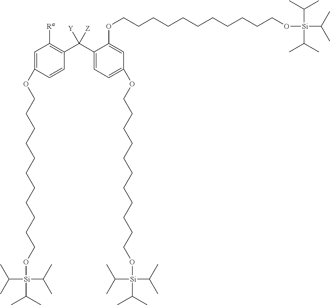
C1=C(OCCCCCCCCCCCO[Si](C(C)C)(C(C)C)C(C)C)C=CC(C(C2=CC=C(OCCCCCCCCCCCO[Si](C(C)C)(C(C)C)C(C)C)C=C2OCCCCCCCCCCCO[Si](C(C)C)(C(C)C)C(C)C)([Y])[Z])=C1[Ra]
